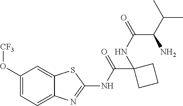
C1(O[CF3])=CC=C2C(=C1)SC(NC(C1(NC(=O)C(C(C)C)N)CCC1)=O)=N2
